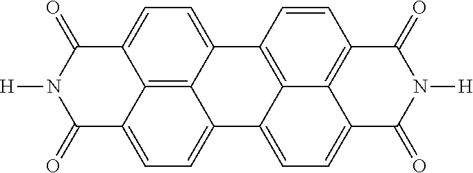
C12=C3C4=CC=C1C(=O)N([H])C(=O)C2=CC=C3C1=CC=C2C3=C(C=CC4=C13)C(=O)N([H])C2=O
